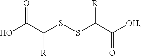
O=C(C(SSC(C([OH])=O)[R])[R])O
